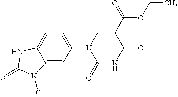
C1(=O)NC(=O)C(C(OCC)=O)=CN1C1=CC=C2C(=C1)N(C)C(=O)N2
